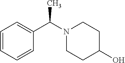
N1(C(C2=CC=CC=C2)C)CCC(O)CC1
